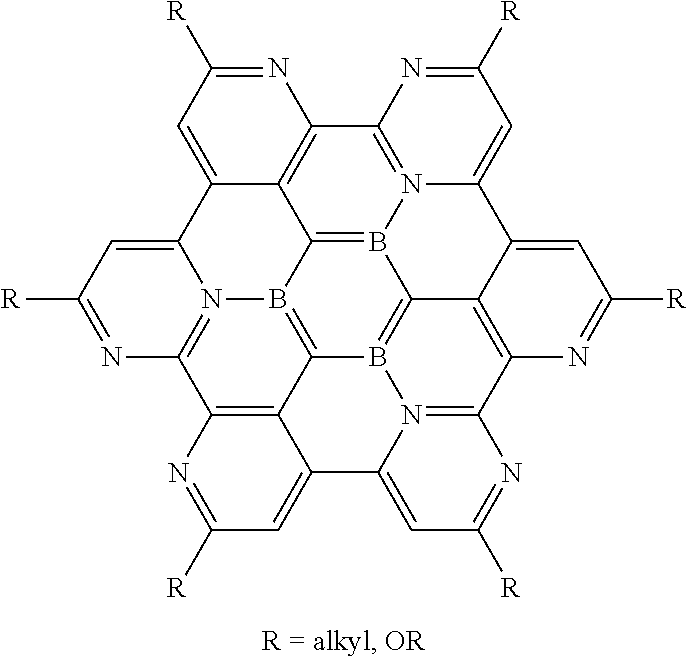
C12=B3N4=C5C6=C1C(=CC([R])=N6)C1=CC([R])=NC6=N1B2=C1B2=C3C3=C(C7=N2C(=CC([R])=N7)C2=CC([R])=NC6=C12)N=C([R])C=C3C4=CC([R])=N5
